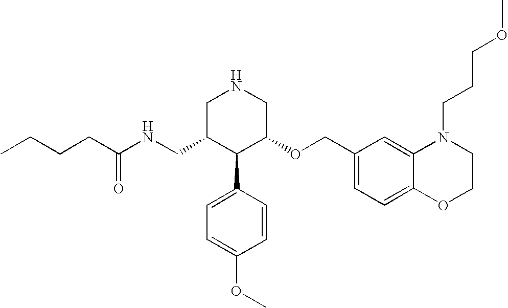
C(C1C(C2=CC=C(OC)C=C2)C(OCC2=CC=C3C(=C2)N(CCCOC)CCO3)CNC1)NC(CCCC)=O
